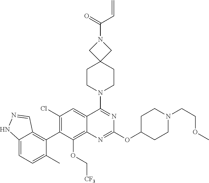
C12=CC=C(C)C(C3=C(Cl)C=C4C(=C3OC[CF3])N=C(OC3CCN(CCOC)CC3)N=C4N3CCC4(CC3)CN(C(=O)C=C)C4)=C1C=NN2
